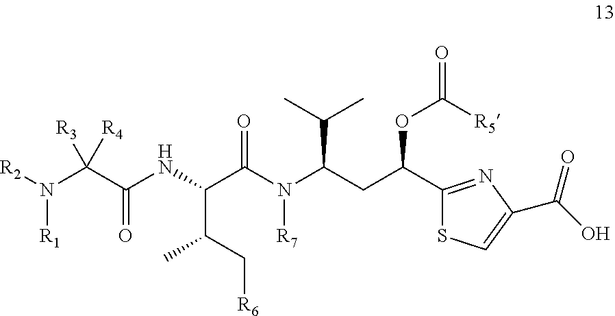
C1(C(CC(N(C(C(NC(=O)C(N([R1])[R2])([R3])[R4])C(C[R6])C)=O)[R7])C(C)C)OC([R5])=O)=NC(C(O)=O)=CS1
